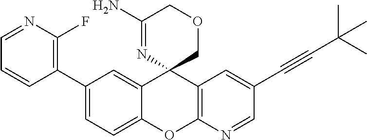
C1(C2=C(F)N=CC=C2)=CC=C2C(=C1)C1(C3=C(O2)N=CC(C#CC(C)(C)C)=C3)COCC(N)=N1
